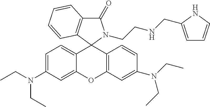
C1=C(N(CC)CC)C=C2C(=C1)C1(C3=C(O2)C=C(N(CC)CC)C=C3)N(CCNCC2=CC=CN2)C(=O)C2=C1C=CC=C2
